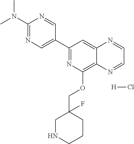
C1(C2=CN=C(N(C)C)N=C2)=NC(OCC2(F)CNCCC2)=C2C(=C1)N=CC=N2.[H]Cl
